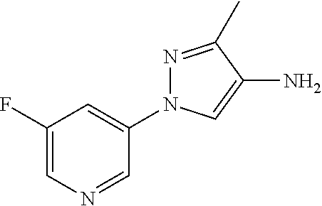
C1(N2N=C(C)C(N)=C2)=CC(F)=CN=C1
